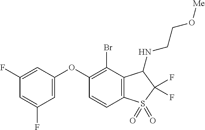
O(C1=CC(F)=CC(F)=C1)C1=C(Br)C2=C(C=C1)S(=O)(=O)C(F)(F)C2NCCO[Me]
